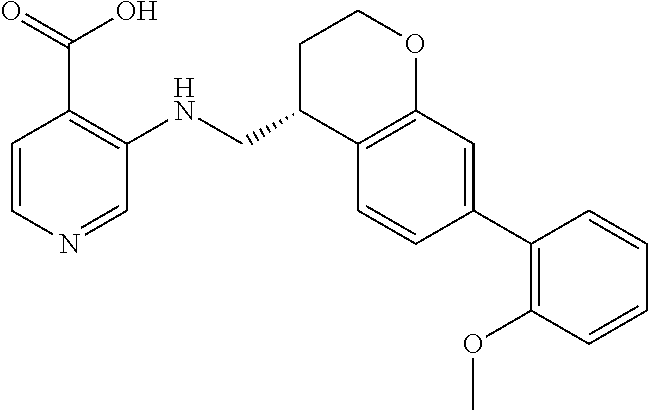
C1=CN=CC(NCC2C3=C(OCC2)C=C(C2=C(OC)C=CC=C2)C=C3)=C1C(=O)O
